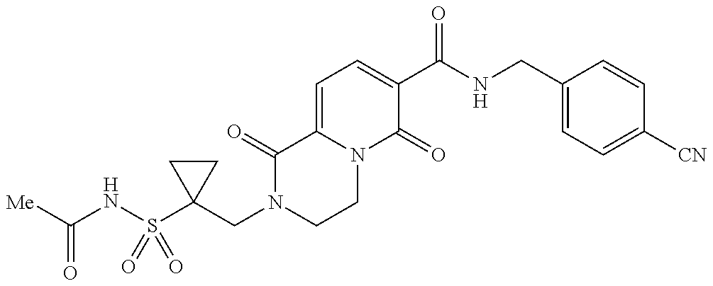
C1(CN2CCN3C(=CC=C(C(NCC4=CC=C([CN])C=C4)=O)C3=O)C2=O)(S(NC([Me])=O)(=O)=O)CC1
